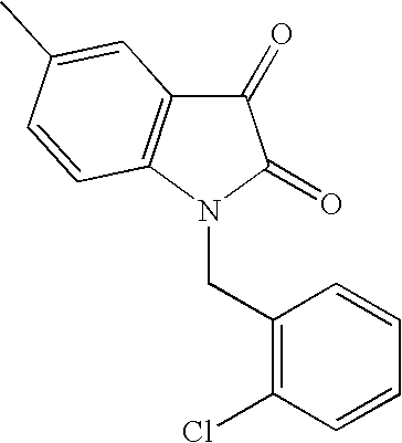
C1(CN2C(=O)C(=O)C3=C2C=CC(C)=C3)=C(Cl)C=CC=C1
